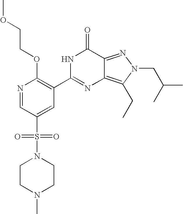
N1=CC(S(=O)(=O)N2CCN(C)CC2)=CC(C2=NC3=C(CC)N(CC(C)C)N=C3C(=O)N2)=C1OCCOC
